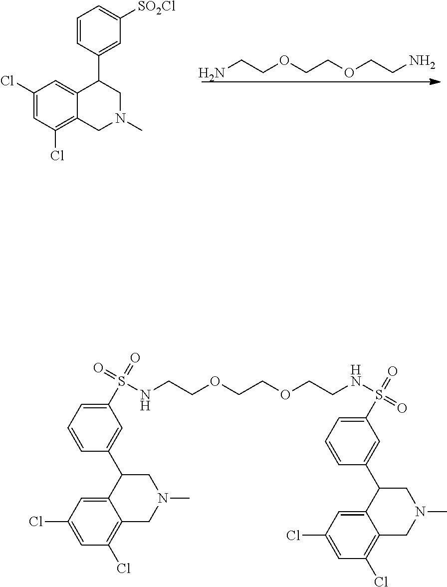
NCCOCCOCCN.C1(Cl)=CC(Cl)=C2C(=C1)C(C1=CC([SO2Cl])=CC=C1)CN(C)C2.C12=CC(Cl)=CC(Cl)=C1CN(C)CC2C1=CC(S(=O)(=O)NCCOCCOCCNS(C2=CC=CC(C3C4=CC(Cl)=CC(Cl)=C4CN(C)C3)=C2)(=O)=O)=CC=C1
